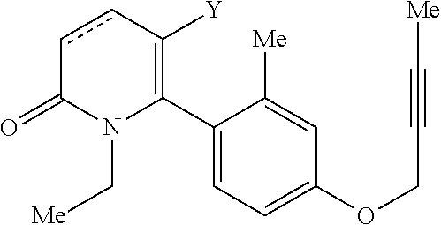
C1(C2=C([Y])ccC(=O)N2C[Me])=CC=C(OCC#C[Me])C=C1[Me]
